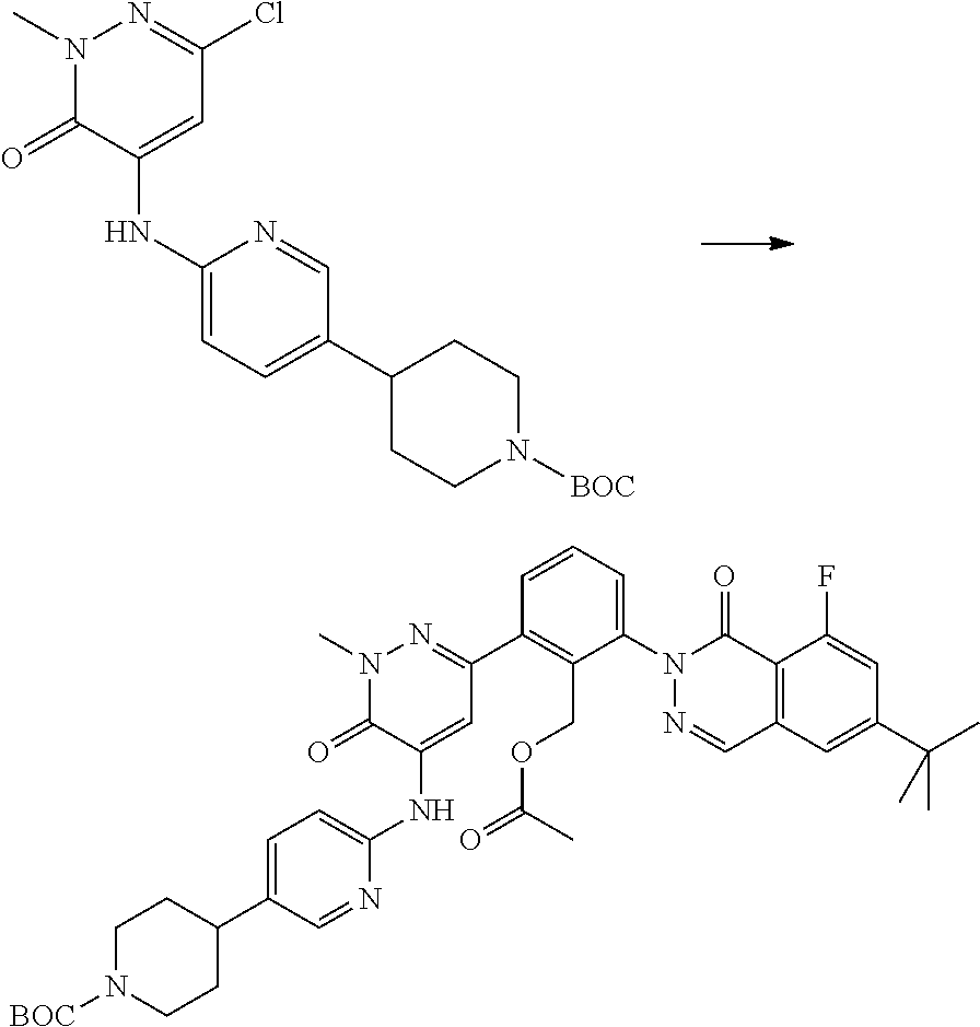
N1(C)C(=O)C(NC2=CC=C(C3CCN([BOC])CC3)C=N2)=CC(Cl)=N1.N1(C)C(=O)C(NC2=CC=C(C3CCN([BOC])CC3)C=N2)=CC(C2=C(COC(=O)C)C(N3N=CC4=C(C3=O)C(F)=CC(C(C)(C)C)=C4)=CC=C2)=N1
